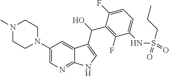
C1(N2CCN(C)CC2)=CN=C2C(=C1)C(C(O)C1=C(F)C(NS(=O)(CCC)=O)=CC=C1F)=CN2
